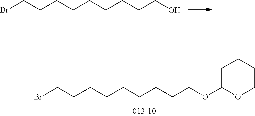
BrCCCCCCCCCO.BrCCCCCCCCCOC1OCCCC1
